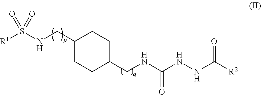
C1(CNS([R1])(=O)=O)CCC(CNC(NNC([R2])=O)=O)CC1
